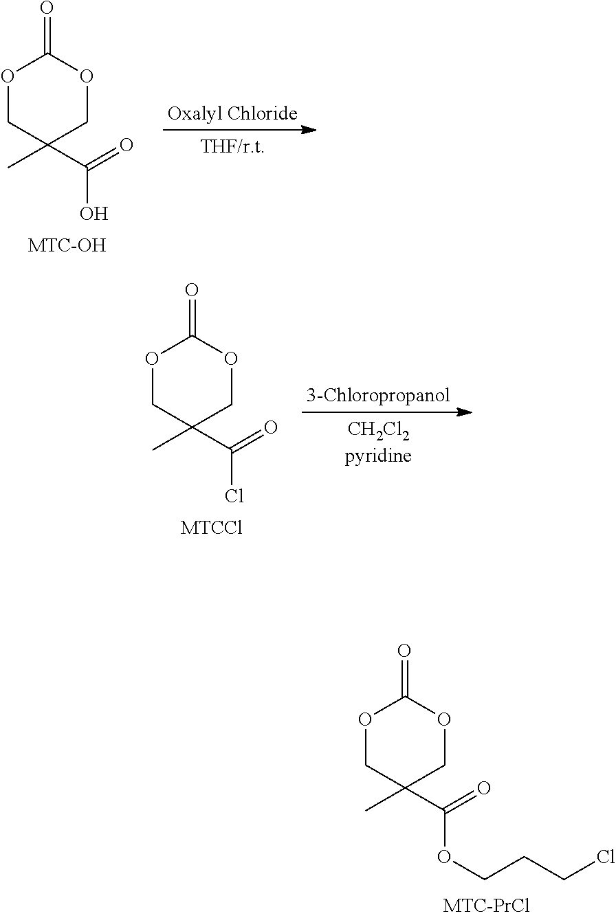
O1CC(C)(C(=O)O)COC1=O.O1CC(C)(C(=O)Cl)COC1=O.O1CC(C)(C(=O)OCCCCl)COC1=O
